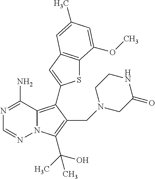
N1=C(N)C2=C(C3=CC4=C(S3)C(OC)=CC(C)=C4)C(CN3CC(=O)NCC3)=C(C(O)(C)C)N2N=C1
